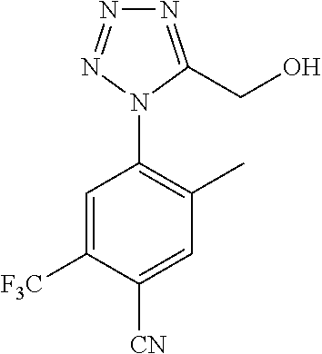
C1=C([F3C])C([CN])=CC(C)=C1N1C(CO)=NN=N1
